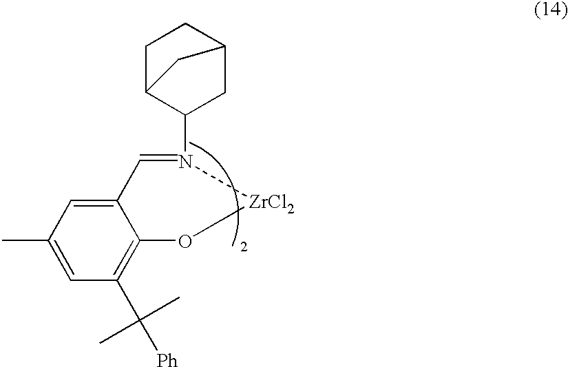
C12=CC(C)=CC(C([Ph])(C)C)=C1O[ZrCl2]N(C1CC3CCC1C3)=C2
